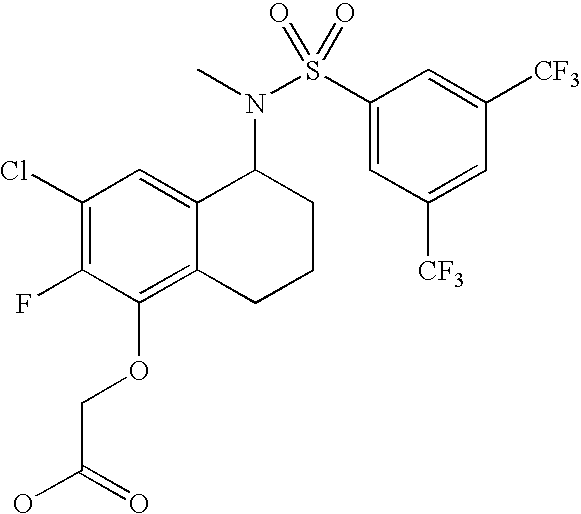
C1(Cl)=C(F)C(OCC(O)=O)=C2C(=C1)C(N(S(=O)(C1=CC([CF3])=CC([CF3])=C1)=O)C)CCC2
